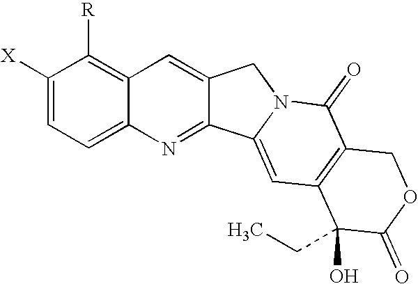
C1([X])=CC=C2C(=C1[R])C=C1C(=N2)C2=CC3=C(C(=O)N2C1)COC(=O)C3(O)CC
